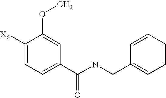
[X6]C1=CC=C(C(NCC2=CC=CC=C2)=O)C=C1OC
